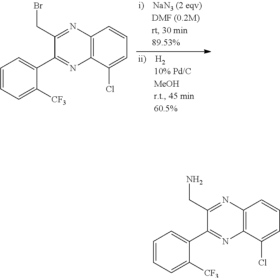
C1(CBr)=NC2=C(N=C1C1=CC=CC=C1[CF3])C(Cl)=CC=C2.C1(CN)=NC2=C(N=C1C1=CC=CC=C1[CF3])C(Cl)=CC=C2
